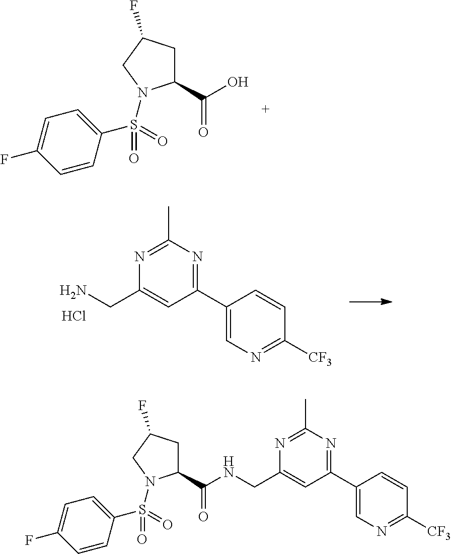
C1(C(O)=O)CC(F)CN1S(C1=CC=C(F)C=C1)(=O)=O.C1(C2=NC(C)=NC(CN)=C2)=CN=C([CF3])C=C1.Cl.C1(C(=O)NCC2=CC(C3=CN=C([CF3])C=C3)=NC(C)=N2)CC(F)CN1S(C1=CC=C(F)C=C1)(=O)=O
